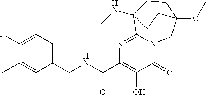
N1=C2N(C(=O)C(O)=C1C(NCC1=CC=C(F)C(C)=C1)=O)CC1(OC)CCC2(NC)CC1
